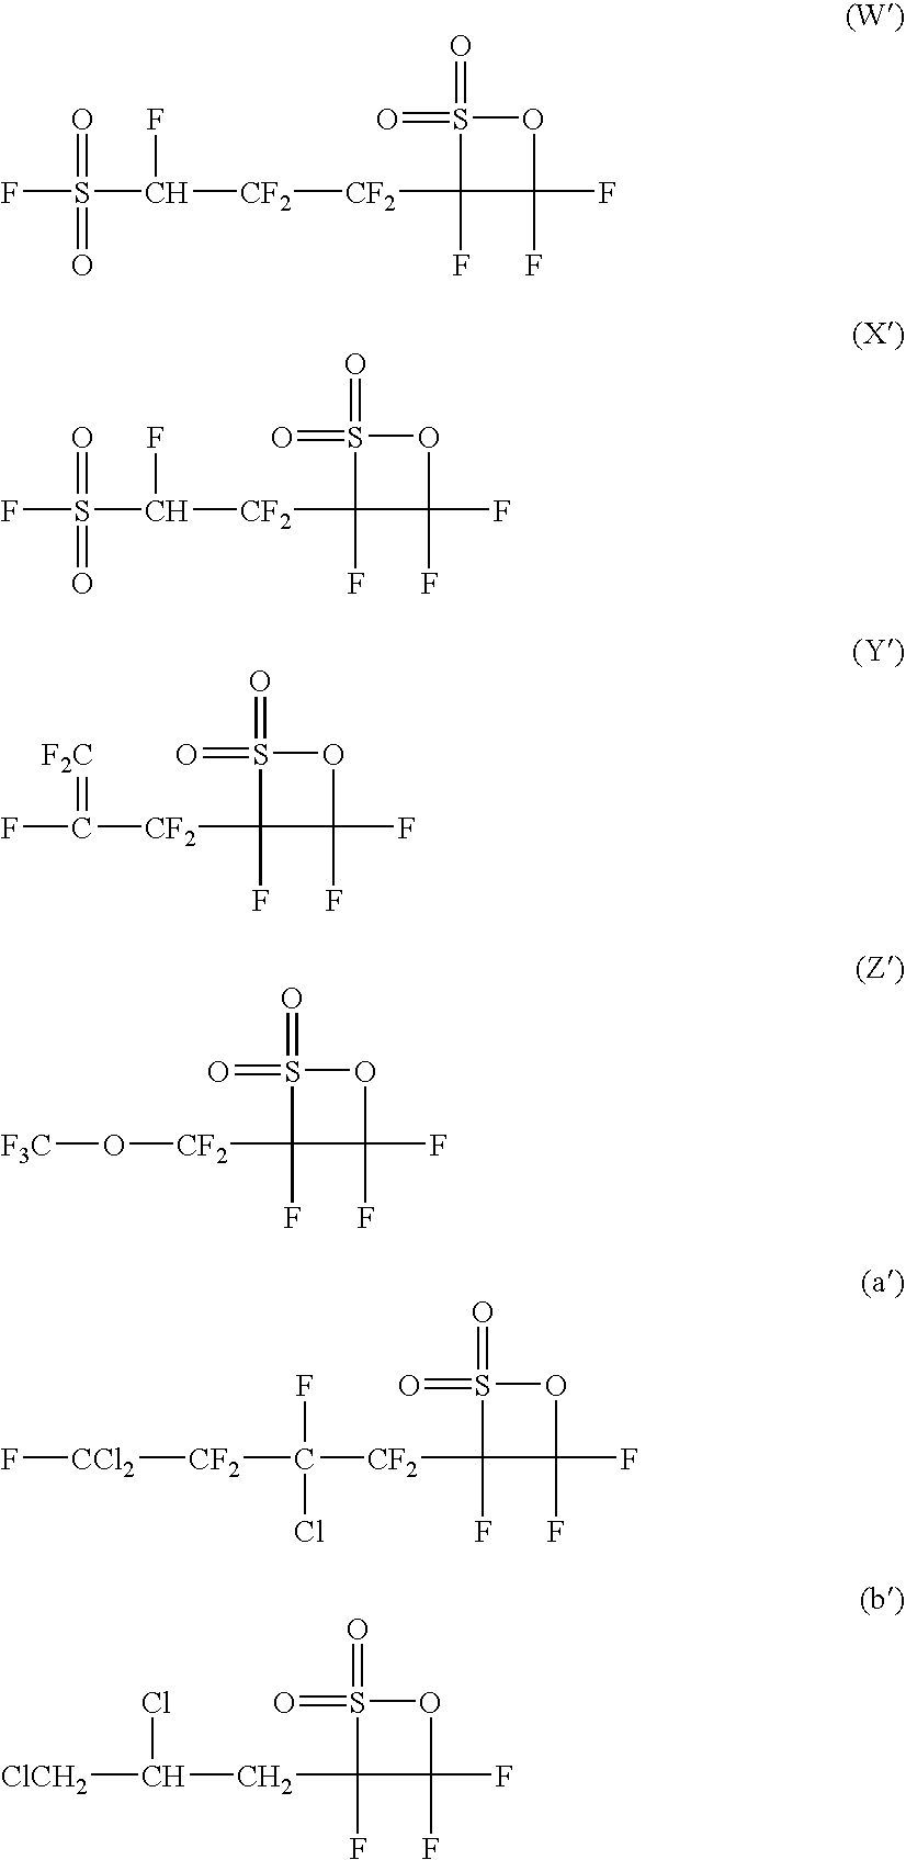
S1(=O)(=O)C(F)([CF2][CF2]C(F)S(F)(=O)=O)C(F)(F)O1.S1(=O)(=O)C(F)([CF2]C(F)S(F)(=O)=O)C(F)(F)O1.S1(=O)(=O)C(F)([CF2]C(F)=[F2C])C(F)(F)O1.S1(=O)(=O)C(F)([CF2]O[F3C])C(F)(F)O1.S1(=O)(=O)C(F)([CF2]C([CF2][CCl2]F)(F)Cl)C(F)(F)O1.S1(=O)(=O)C(F)(CC(Cl)[ClCH2])C(F)(F)O1
